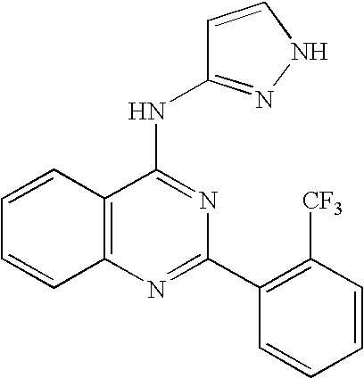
C12=C(N=C(C3=C([CF3])C=CC=C3)N=C1NC1=NNC=C1)C=CC=C2
